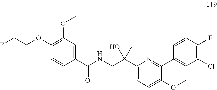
C1(C(NCC(C2=CC=C(OC)C(C3=CC(Cl)=C(F)C=C3)=N2)(O)C)=O)=CC(OC)=C(OCCF)C=C1
